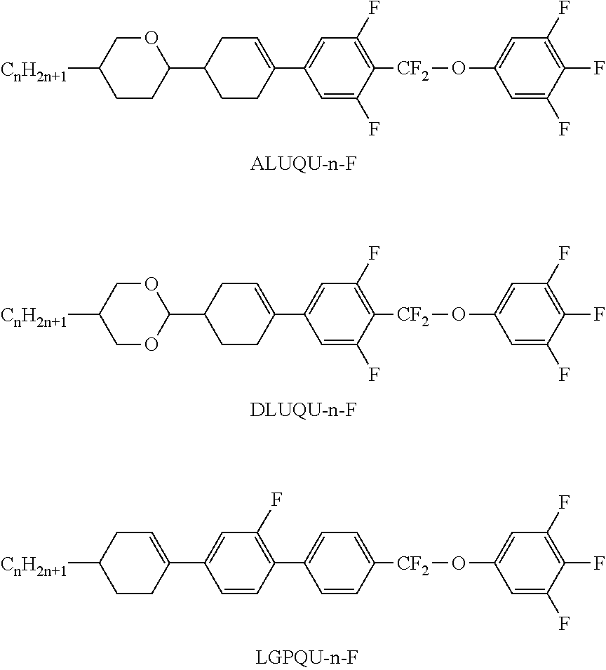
O1CC([CnH2n+1])CCC1C1CCC(C2=CC(F)=C([CF2]OC3=CC(F)=C(F)C(F)=C3)C(F)=C2)=CC1.O1CC([CnH2n+1])COC1C1CCC(C2=CC(F)=C([CF2]OC3=CC(F)=C(F)C(F)=C3)C(F)=C2)=CC1.C1=C(C2=CC(F)=C(C3=CC=C([CF2]OC4=CC(F)=C(F)C(F)=C4)C=C3)C=C2)CCC([CnH2n+1])C1
